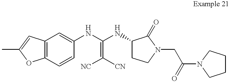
CC1=CC2=C(O1)C=CC(NC(=C([NC])[CN])NC1CCN(CC(N3CCCC3)=O)C1=O)=C2
